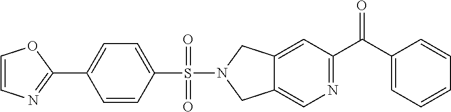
C12=CC(C(C3=CC=CC=C3)=O)=NC=C1CN(S(C1=CC=C(C3=NC=CO3)C=C1)(=O)=O)C2
